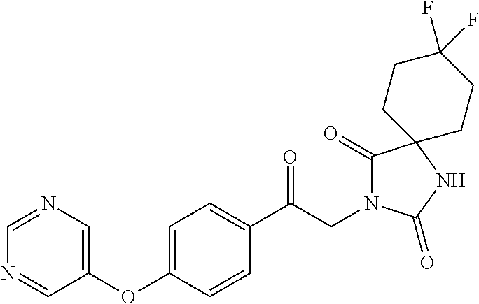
C1(C(CN2C(=O)C3(NC2=O)CCC(F)(F)CC3)=O)=CC=C(OC2=CN=CN=C2)C=C1
